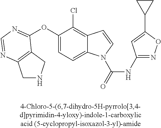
C1(OC2=NC=NC3=C2CNC3)=CC=C2C(=C1Cl)C=CN2C(=O)NC1=NOC(C2CC2)=C1
